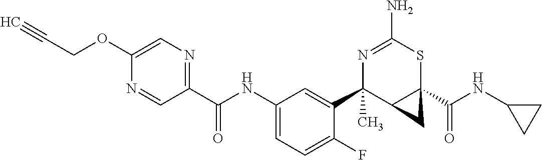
N1=C(N)SC2(C(NC3CC3)=O)C(C1(C1=CC(NC(C3=NC=C(OCC#C)N=C3)=O)=CC=C1F)C)C2
